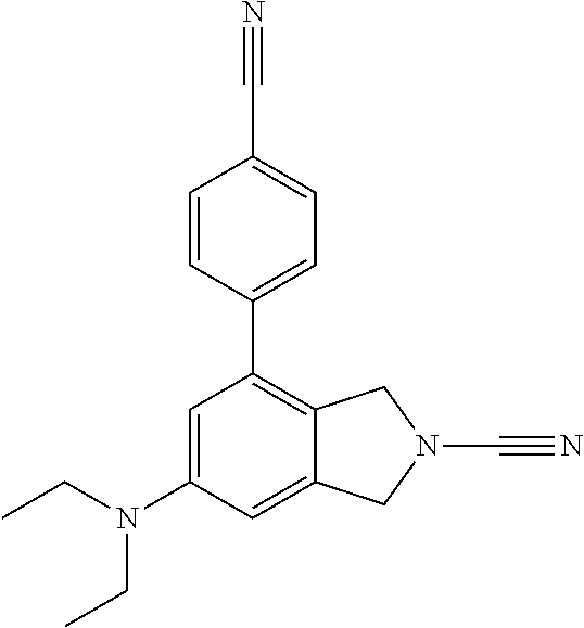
C1=C(N(CC)CC)C=C2C(=C1C1=CC=C(C#N)C=C1)CN(C#N)C2
